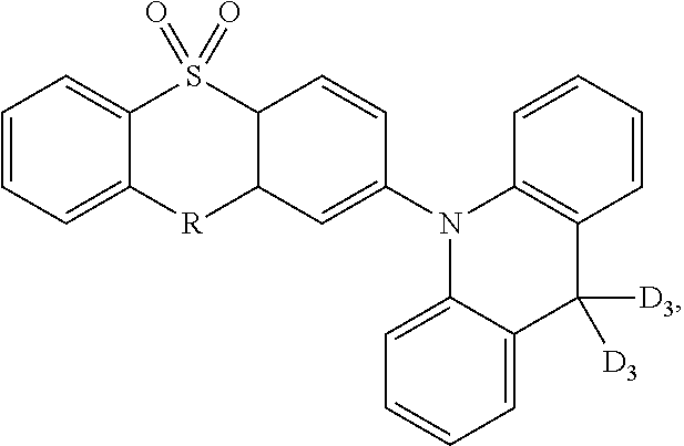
C1=CC=C2C(=C1)S(=O)(=O)C1C([R]2)C=C(N2C3=CC=CC=C3C([D3])([D3])C3=C2C=CC=C3)C=C1
